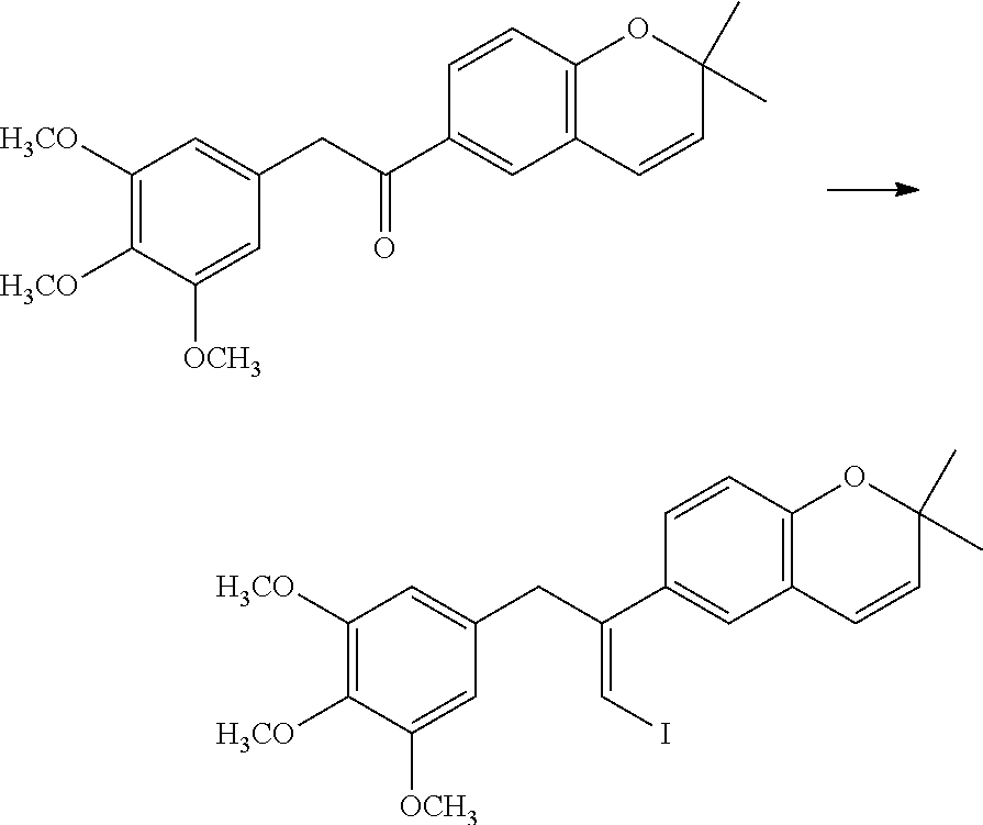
C1([H3CO])=C([H3CO])C=C(CC(C2=CC3=C(C=C2)OC(C)(C)C=C3)=O)C=C1[OCH3].C1([H3CO])=C([H3CO])C=C(CC(C2=CC3=C(C=C2)OC(C)(C)C=C3)=CI)C=C1[OCH3]
